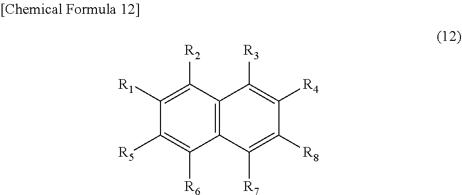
C12=C(C([R2])=C([R1])C([R5])=C1[R6])C([R3])=C([R4])C([R8])=C2[R7]
